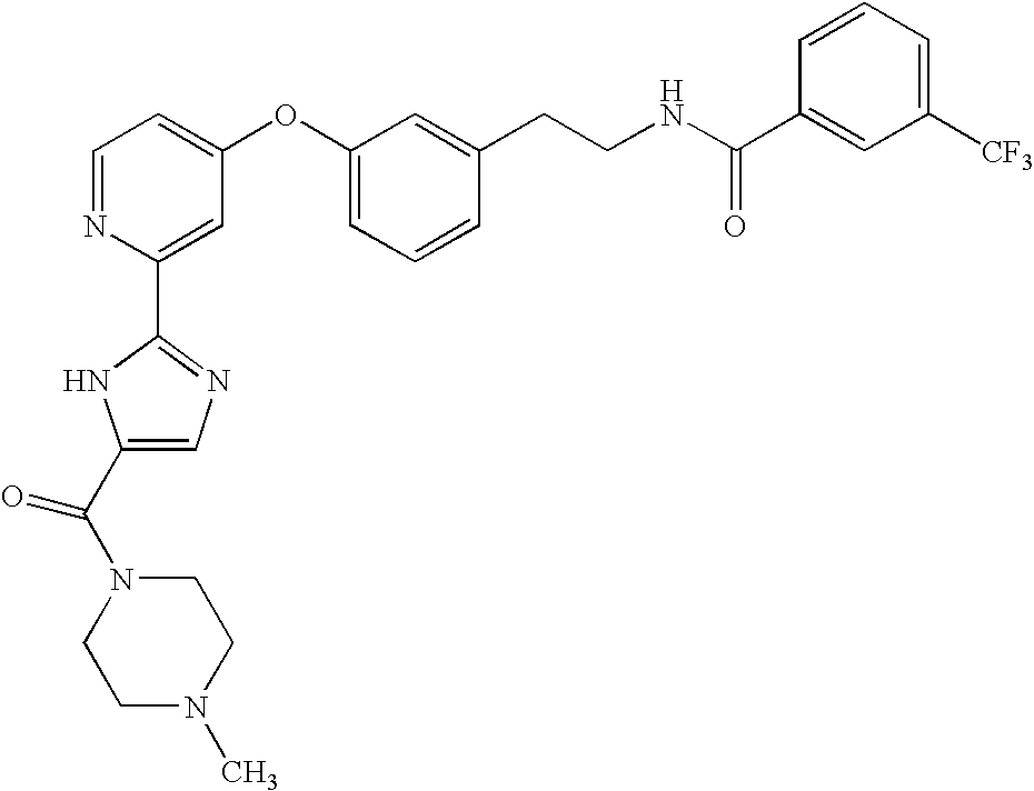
C1=NC(C2=NC=C(C(N3CCN(C)CC3)=O)N2)=CC(OC2=CC=CC(CCNC(C3=CC([CF3])=CC=C3)=O)=C2)=C1
